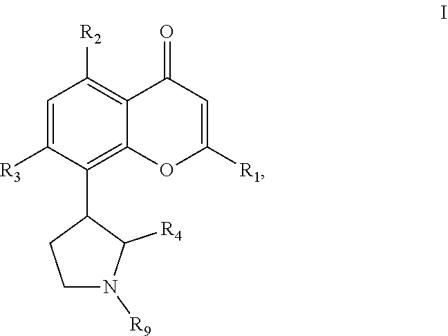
N1([R9])C([R4])C(C2=C3OC([R1])=CC(=O)C3=C([R2])C=C2[R3])CC1
